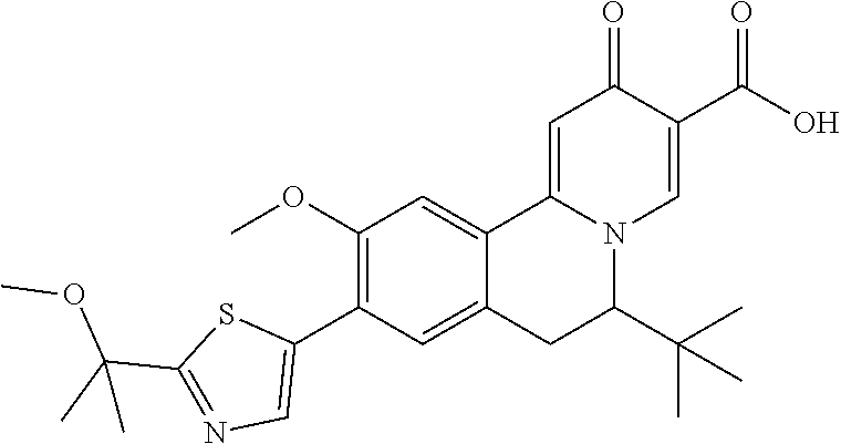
N1=C(C(OC)(C)C)SC(C2=C(OC)C=C3C4=CC(=O)C(C(=O)O)=CN4C(C(C)(C)C)CC3=C2)=C1
